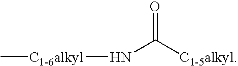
N(C([C1-5alkyl])=O)[C1-6alkyl]C
